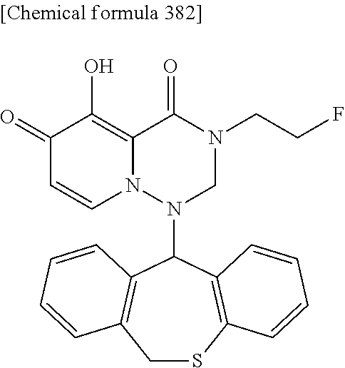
C1(=O)C=CN2C(=C1O)C(=O)N(CCF)CN2C1C2=C(CSC3=C1C=CC=C3)C=CC=C2
